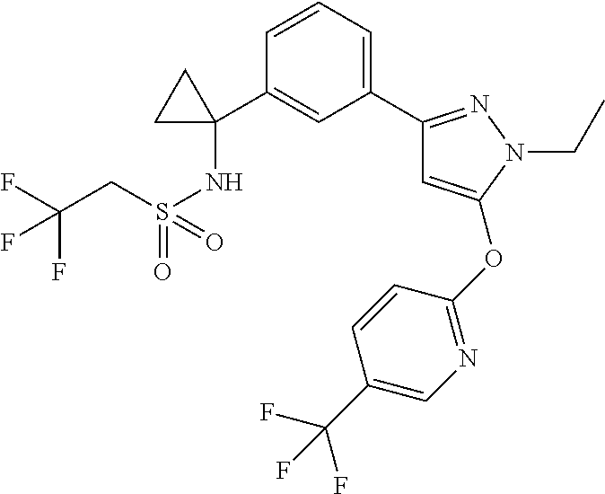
C1(C2(NS(CC(F)(F)F)(=O)=O)CC2)=CC(C2=NN(CC)C(OC3=NC=C(C(F)(F)F)C=C3)=C2)=CC=C1
